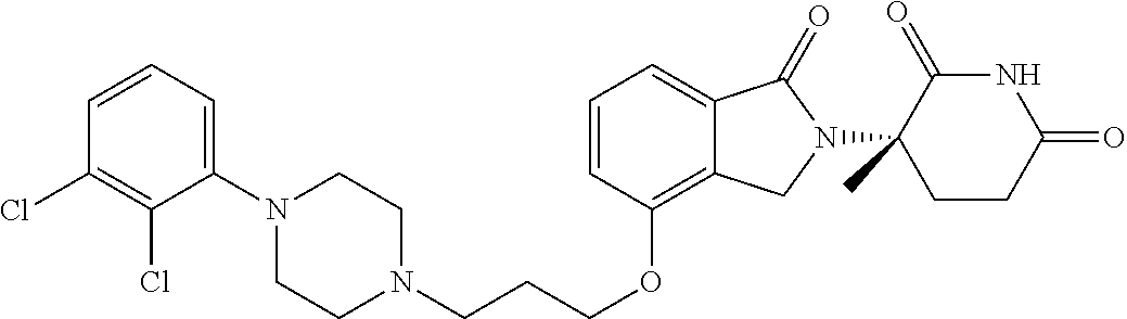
C1CN(CCCOC2=C3C(=CC=C2)C(=O)N(C2(C)C(=O)NC(=O)CC2)C3)CCN1C1=CC=CC(Cl)=C1Cl
